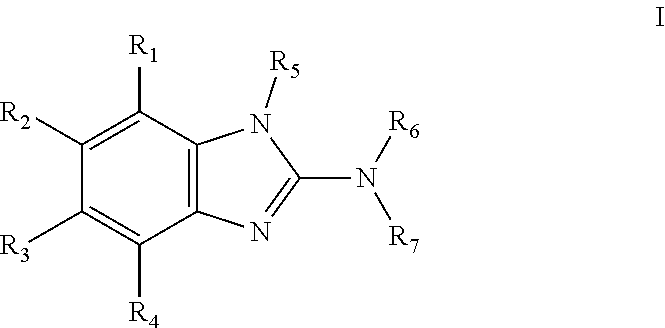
C1([R2])=C([R1])C2=C(C([R4])=C1[R3])N=C(N([R6])[R7])N2[R5]
